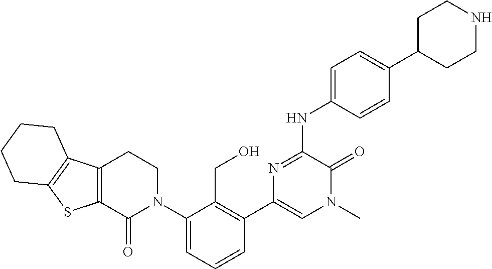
C12=C(C3=C(S1)CCCC3)CCN(C1=CC=CC(C3=CN(C)C(=O)C(NC4=CC=C(C5CCNCC5)C=C4)=N3)=C1CO)C2=O
